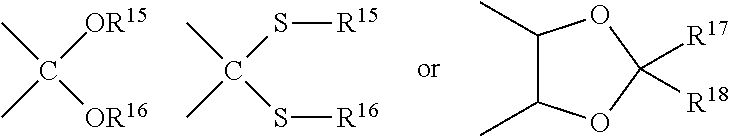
CC(C)([OR15])[OR16].C1(C)C(C)OC([R17])([R18])O1.CC(C)(S[R15])S[R16]
